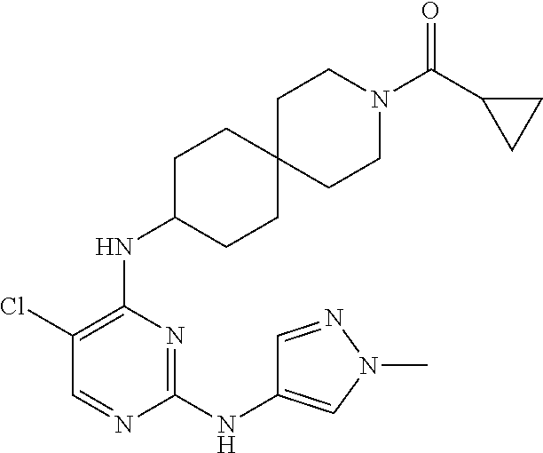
C1C(NC2=C(Cl)C=NC(NC3=CN(C)N=C3)=N2)CCC2(C1)CCN(C(C1CC1)=O)CC2
